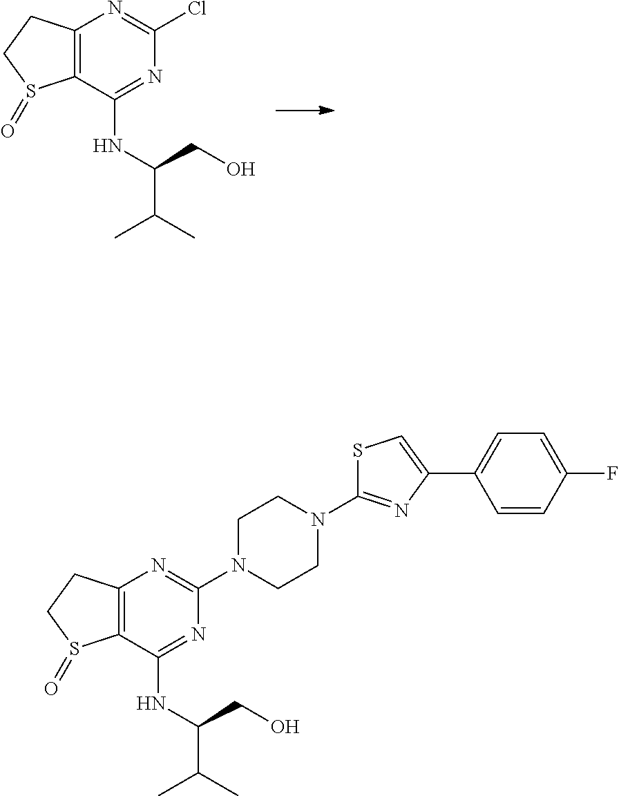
C12=C(C(NC(C(C)C)CO)=NC(Cl)=N1)S(=O)CC2.C12=C(C(NC(C(C)C)CO)=NC(N3CCN(C4=NC(C5=CC=C(F)C=C5)=CS4)CC3)=N1)S(=O)CC2
